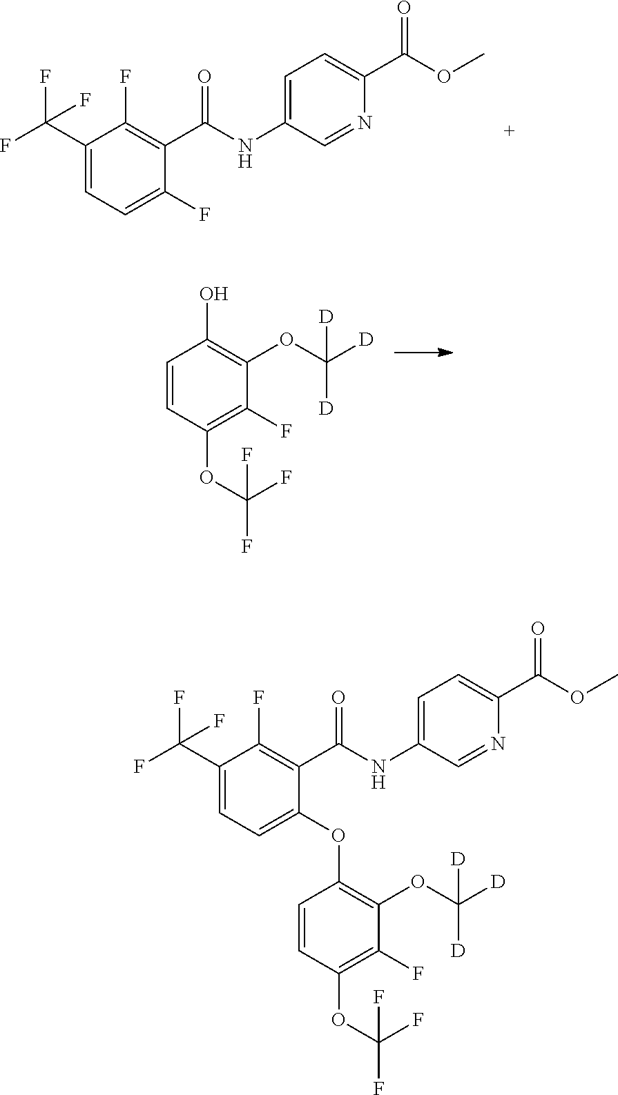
C1=C(NC(C2=C(F)C(C(F)(F)F)=CC=C2F)=O)C=NC(C(OC)=O)=C1.C1=CC(OC(F)(F)F)=C(F)C(OC([D])([D])[D])=C1O.C1=C(NC(C2=C(F)C(C(F)(F)F)=CC=C2OC2=C(OC([D])([D])[D])C(F)=C(OC(F)(F)F)C=C2)=O)C=NC(C(OC)=O)=C1
